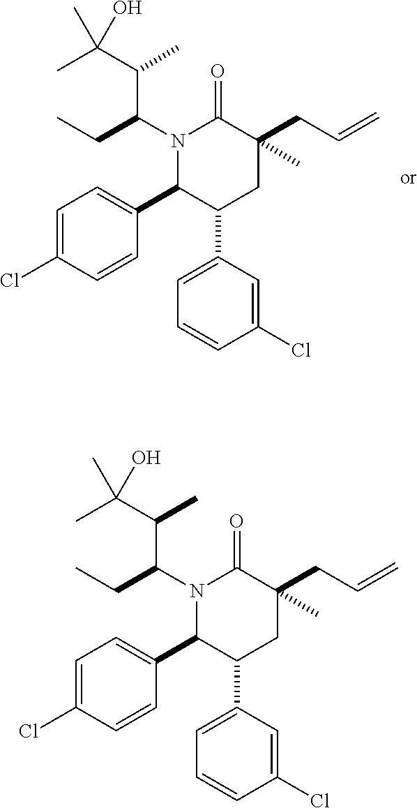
N1(C(CC)C(C(C)(O)C)C)C(C2=CC=C(Cl)C=C2)C(C2=CC=CC(Cl)=C2)CC(CC=C)(C)C1=O.N1(C(CC)C(C(C)(O)C)C)C(C2=CC=C(Cl)C=C2)C(C2=CC=CC(Cl)=C2)CC(CC=C)(C)C1=O
